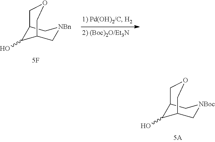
C12C(O)C(C[NBn]C1)COC2.C12C(O)C(C[NBoc]C1)COC2
